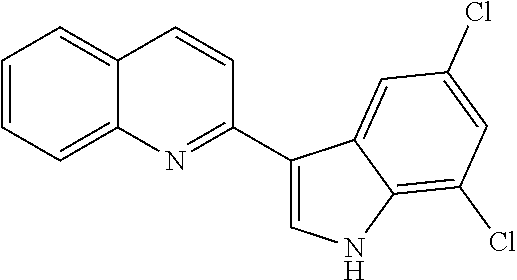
C1=CC=C2C(=C1)C=CC(C1=CNC3=C(Cl)C=C(Cl)C=C13)=N2
